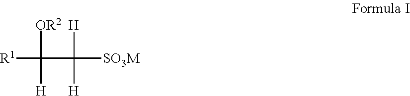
C(C([SO3M])([H])[H])([R1])([OR2])[H]
